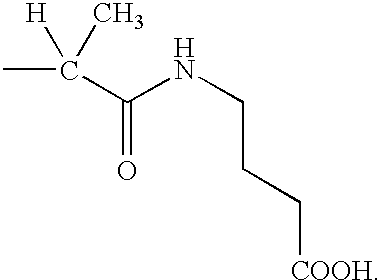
CC([H])(C)C(NCCC[COOH])=O
